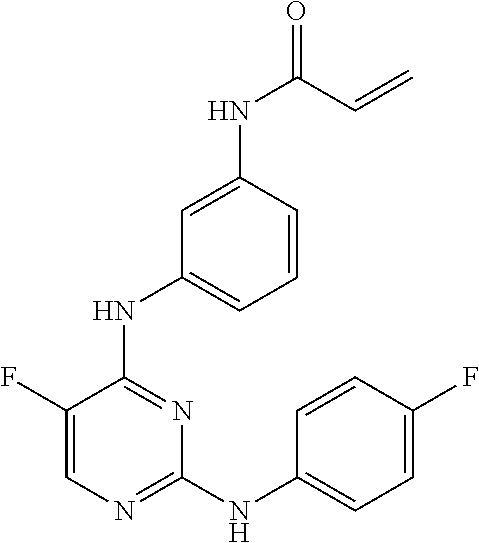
N(C1=NC=C(F)C(NC2=CC=CC(NC(C=C)=O)=C2)=N1)C1=CC=C(F)C=C1
